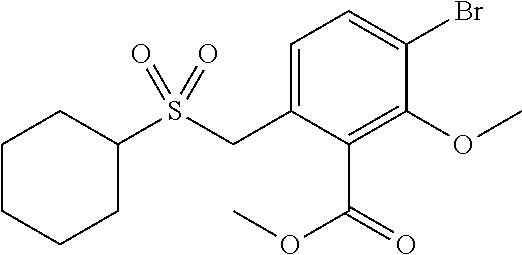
C1=C(CS(C2CCCCC2)(=O)=O)C(C(OC)=O)=C(OC)C(Br)=C1
